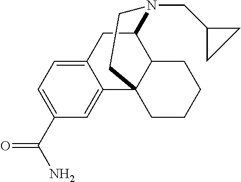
C1(C(N)=O)=CC=C2C(=C1)C13C(C(C2)N(CC2CC2)CC1)CCCC3
